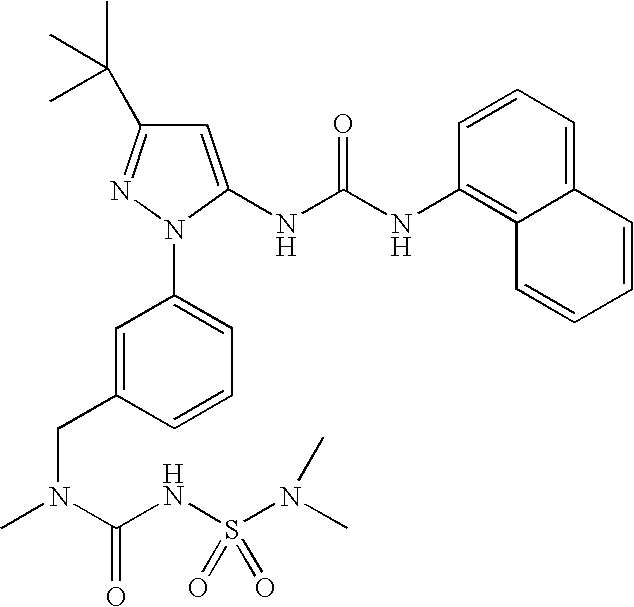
C12=CC=CC(NC(NC3=CC(C(C)(C)C)=NN3C3=CC=CC(CN(C)C(=O)NS(N(C)C)(=O)=O)=C3)=O)=C1C=CC=C2
